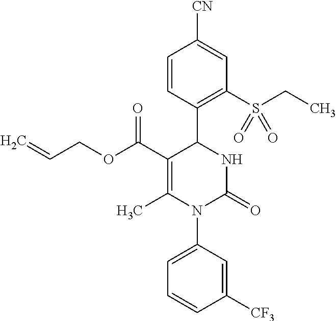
C=CCOC(C1=C(C)N(C2=CC=CC([CF3])=C2)C(=O)NC1C1=C(S(CC)(=O)=O)C=C([CN])C=C1)=O
